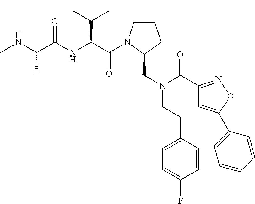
C(=O)(C(C(C)(C)C)NC(=O)C(C)NC)N1CCCC1CN(CCC1=CC=C(F)C=C1)C(=O)C1=NOC(C2=CC=CC=C2)=C1
